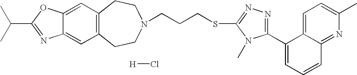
C12=C(CCN(CCCSC3=NN=C(C4=CC=CC5=NC(C)=CC=C45)N3C)CC1)C=C1C(=C2)OC(C(C)C)=N1.[H]Cl
